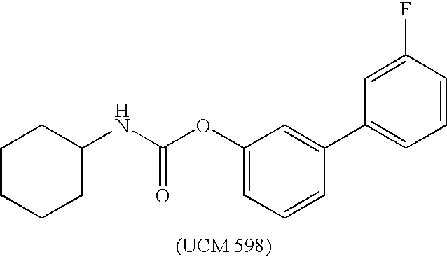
C1CCCC(NC(OC2=CC=CC(C3=CC=CC(F)=C3)=C2)=O)C1
